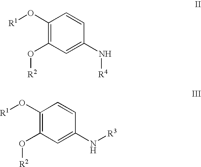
C1(O[R1])=C(O[R2])C=C(N[R4])C=C1.C1(O[R1])=C(O[R2])C=C(N[R3])C=C1
